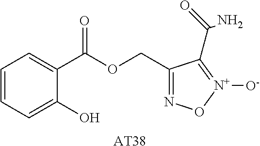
C1=CC=C(O)C(C(OCC2=NO[N+]([O-])=C2C(=O)N)=O)=C1.[AT38]
